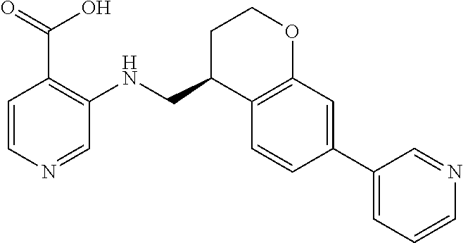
C1=CN=CC(NCC2C3=C(OCC2)C=C(C2=CC=CN=C2)C=C3)=C1C(=O)O
